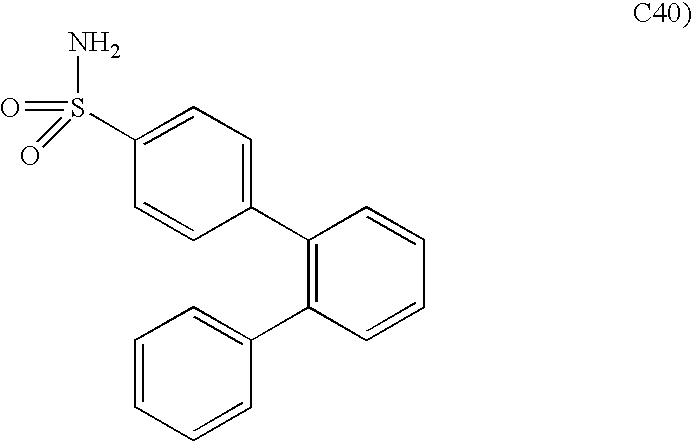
C1=CC(C2=C(C3=CC=CC=C3)C=CC=C2)=CC=C1S(N)(=O)=O
